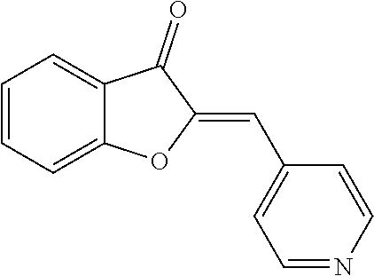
C1=CC=C2C(=C1)C(=O)C(=CC1=CC=NC=C1)O2
